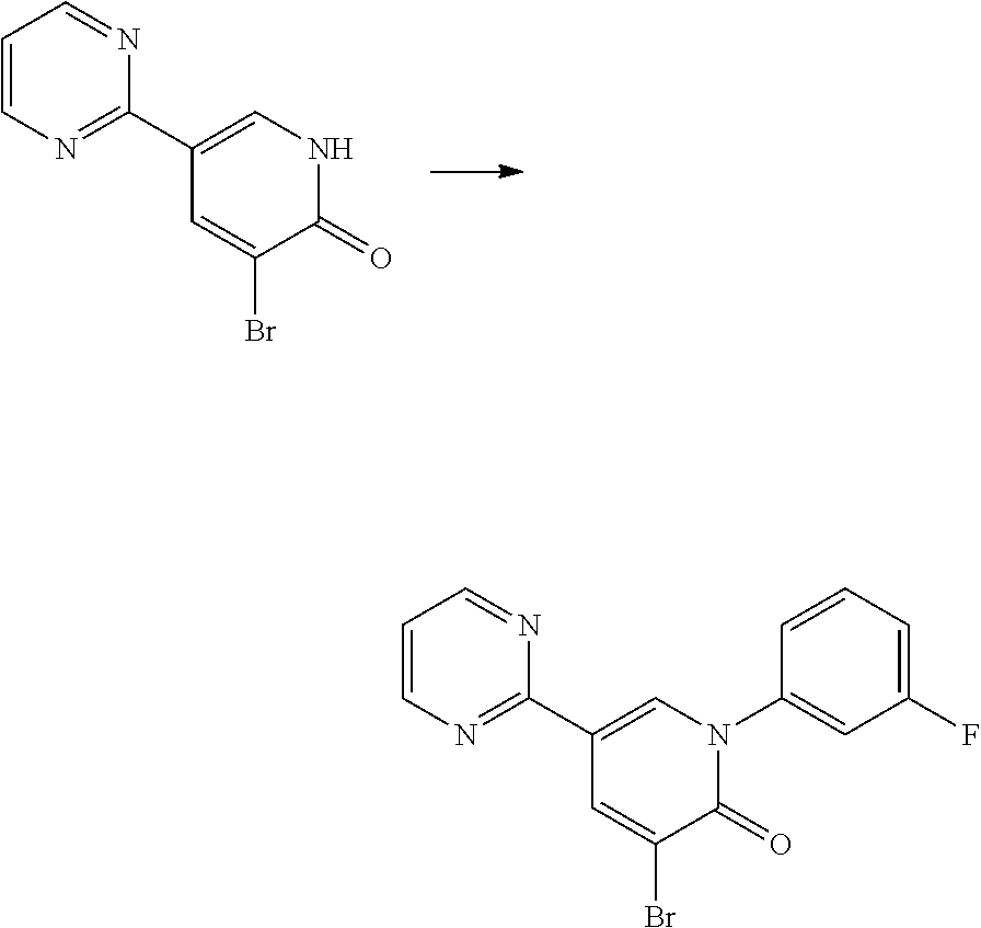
C1=CN=C(C2=CNC(=O)C(Br)=C2)N=C1.C1=CN=C(C2=CN(C3=CC(F)=CC=C3)C(=O)C(Br)=C2)N=C1
